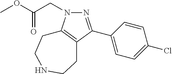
N1(CC(OC)=O)N=C(C2=CC=C(Cl)C=C2)C2=C1CCNCC2
